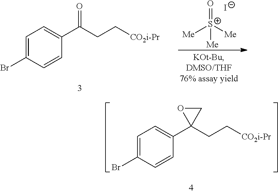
O=[S+]([Me])([Me])[Me].[I-].C1=C(Br)C=CC(C(CC[CO2i-Pr])=O)=C1.C1=C(Br)C=CC(C2(CC[CO2i-Pr])CO2)=C1
